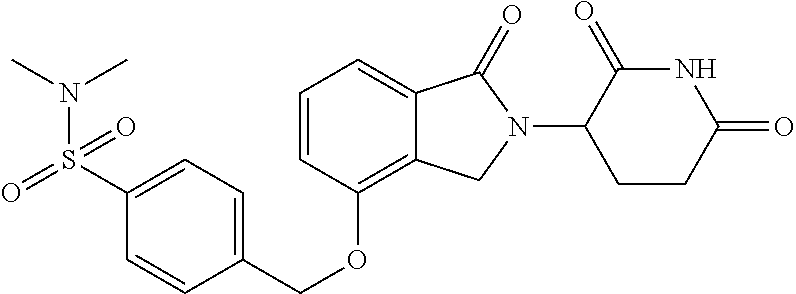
C(OC1=C2C(=CC=C1)C(=O)N(C1C(=O)NC(=O)CC1)C2)C1=CC=C(S(N(C)C)(=O)=O)C=C1
